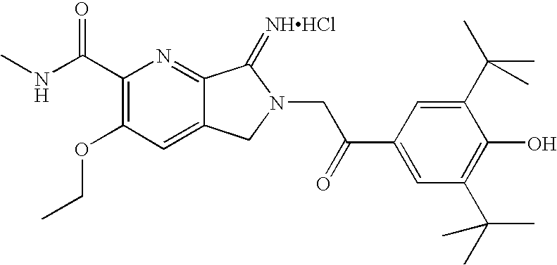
C1(C(NC)=O)=C(OCC)C=C2C(=N1)C(=[NHHCl])N(CC(C1=CC(C(C)(C)C)=C(O)C(C(C)(C)C)=C1)=O)C2
